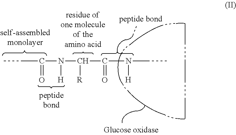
CCC(N(C(C(N(CC)[H])=O)[R])[H])=O.CCCCCC
